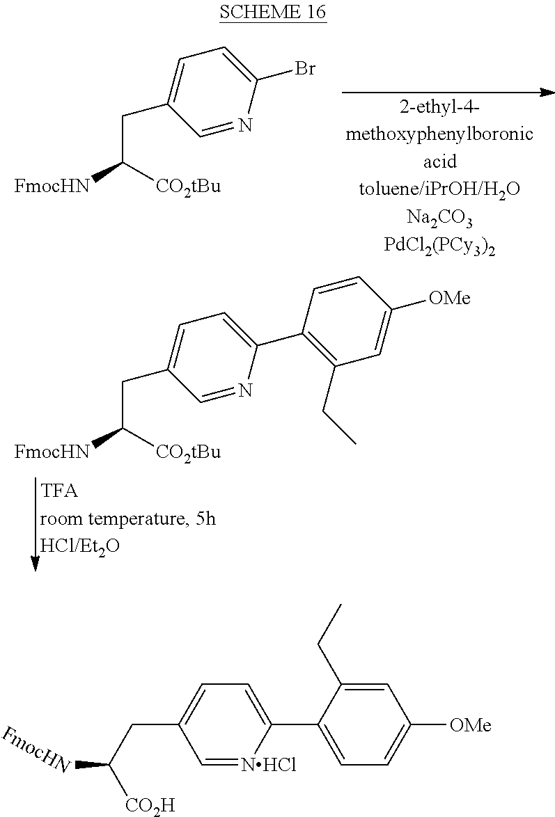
C1=NC(C2=C(CC)C=C([OMe])C=C2)=CC=C1CC([FmocHN])[CO2tBu].C1=NC(Br)=CC=C1CC([FmocHN])[CO2tBu].C1=[NHCl]C(C2=CC=C([OMe])C=C2CC)=CC=C1CC([CO2H])[FmocHN]
